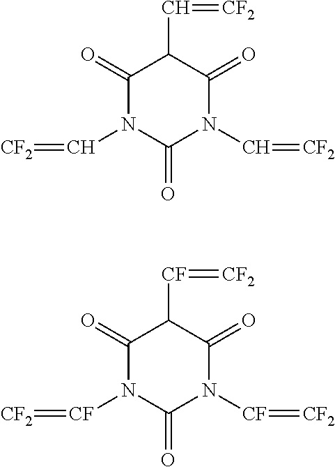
C1(=O)N(C=[CF2])C(=O)N(C=[CF2])C(=O)C1C=[CF2].C1(=O)N([CF]=[CF2])C(=O)N([CF]=[CF2])C(=O)C1[CF]=[CF2]
